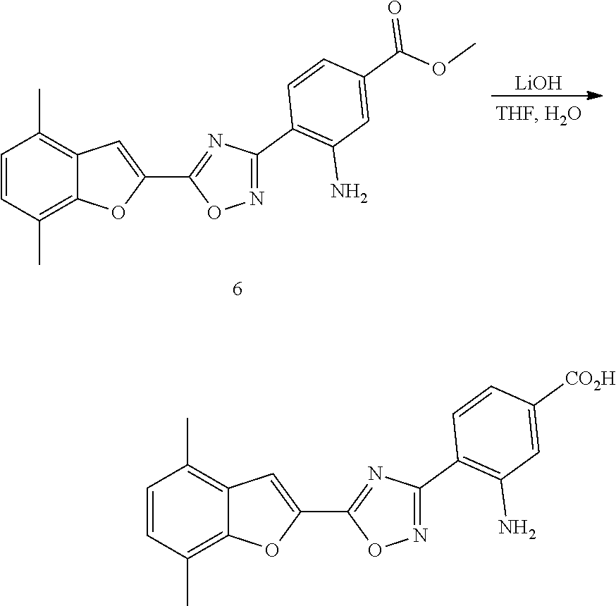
C1=CC(C)=C2C(=C1C)C=C(C1=NC(C3=C(N)C=C(C(OC)=O)C=C3)=NO1)O2.[LiOH].C1=CC(C)=C2C(=C1C)C=C(C1=NC(C3=C(N)C=C([CO2H])C=C3)=NO1)O2
